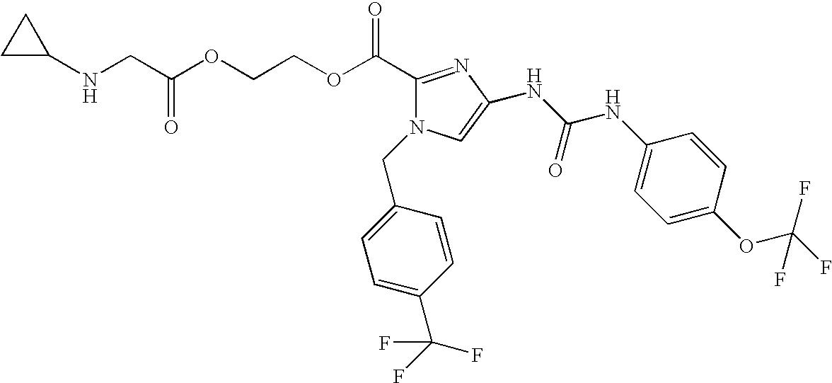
C1C(NCC(OCCOC(C2=NC(NC(NC3=CC=C(OC(F)(F)F)C=C3)=O)=CN2CC2=CC=C(C(F)(F)F)C=C2)=O)=O)C1
